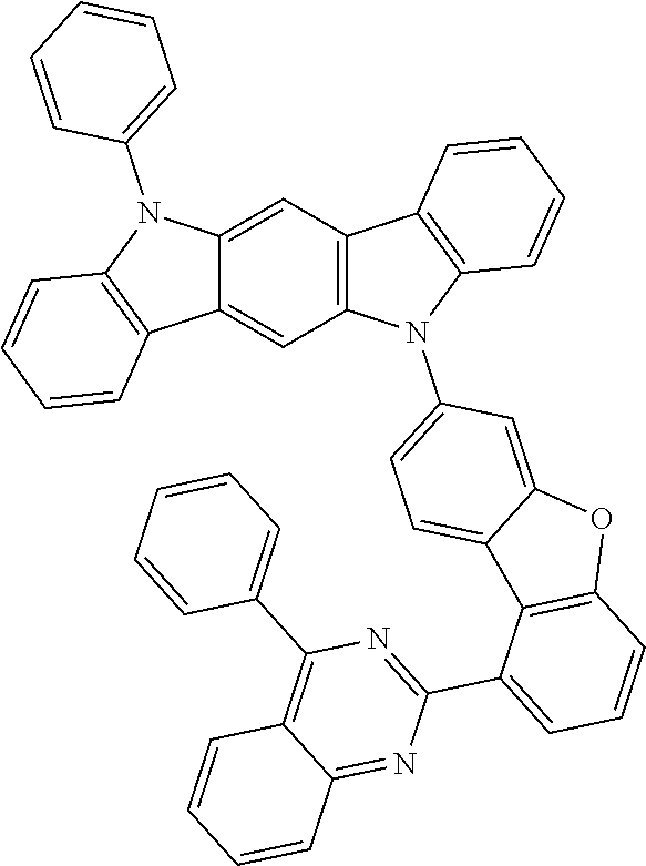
C12=CC3=C(C=C1C1=C(N2C2=CC=CC=C2)C=CC=C1)N(C1=CC=C2C(=C1)OC1=C2C(C2=NC(C4=CC=CC=C4)=C4C(=N2)C=CC=C4)=CC=C1)C1=C3C=CC=C1
